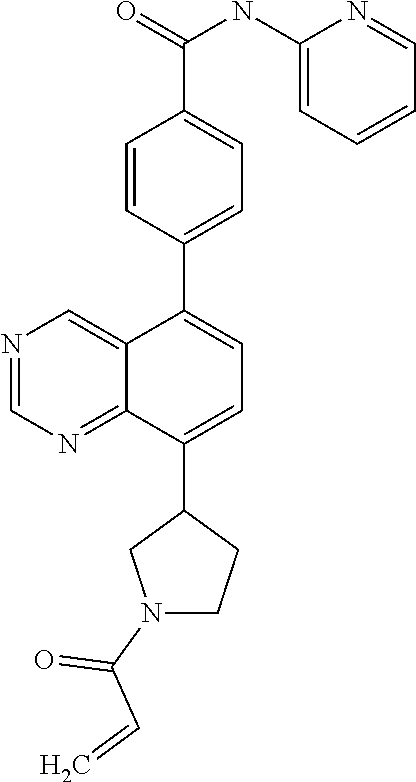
N1=CN=C2C(=C1)C(C1=CC=C(C(=O)NC3=CC=CC=N3)C=C1)=CC=C2C1CN(C(C=C)=O)CC1
